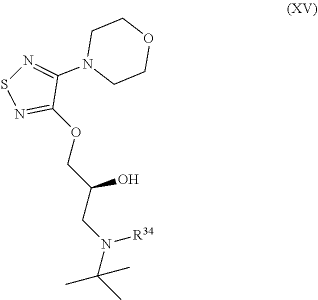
C1(OCC(CN(C(C)(C)C)[R34])O)=NSN=C1N1CCOCC1
